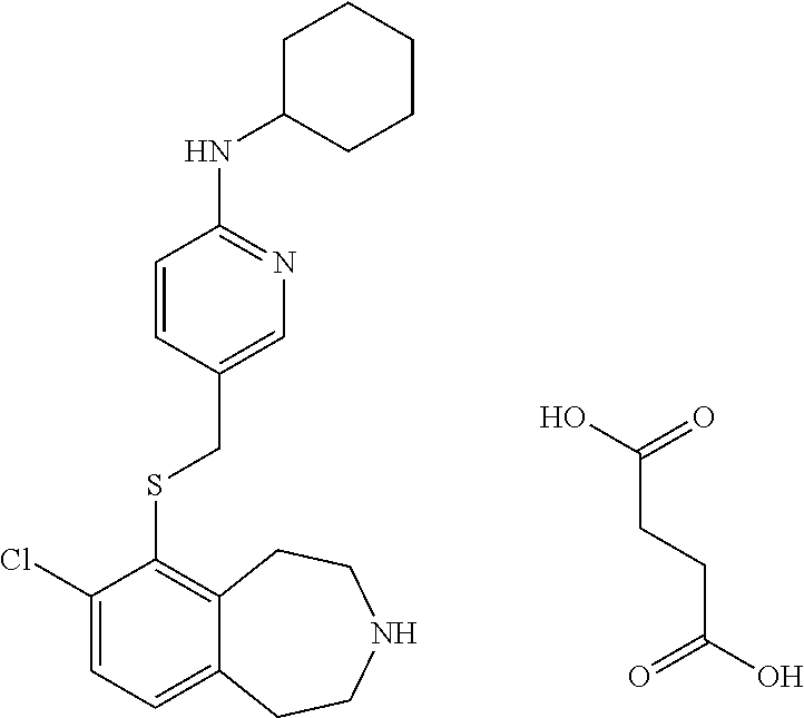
C1(Cl)=CC=C2C(=C1SCC1=CN=C(NC3CCCCC3)C=C1)CCNCC2.C(CCC(=O)O)(O)=O
